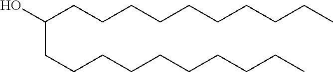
C(CCCCCCCCC)C(CCCCCCCCCC)O
